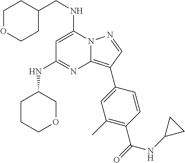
C1OCCC(CNC2=CC(NC3CCCOC3)=NC3=C(C4=CC(C)=C(C(=O)NC5CC5)C=C4)C=NN23)C1
